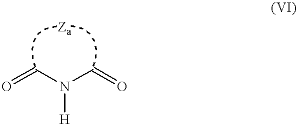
O=CN(C=O)[H]
